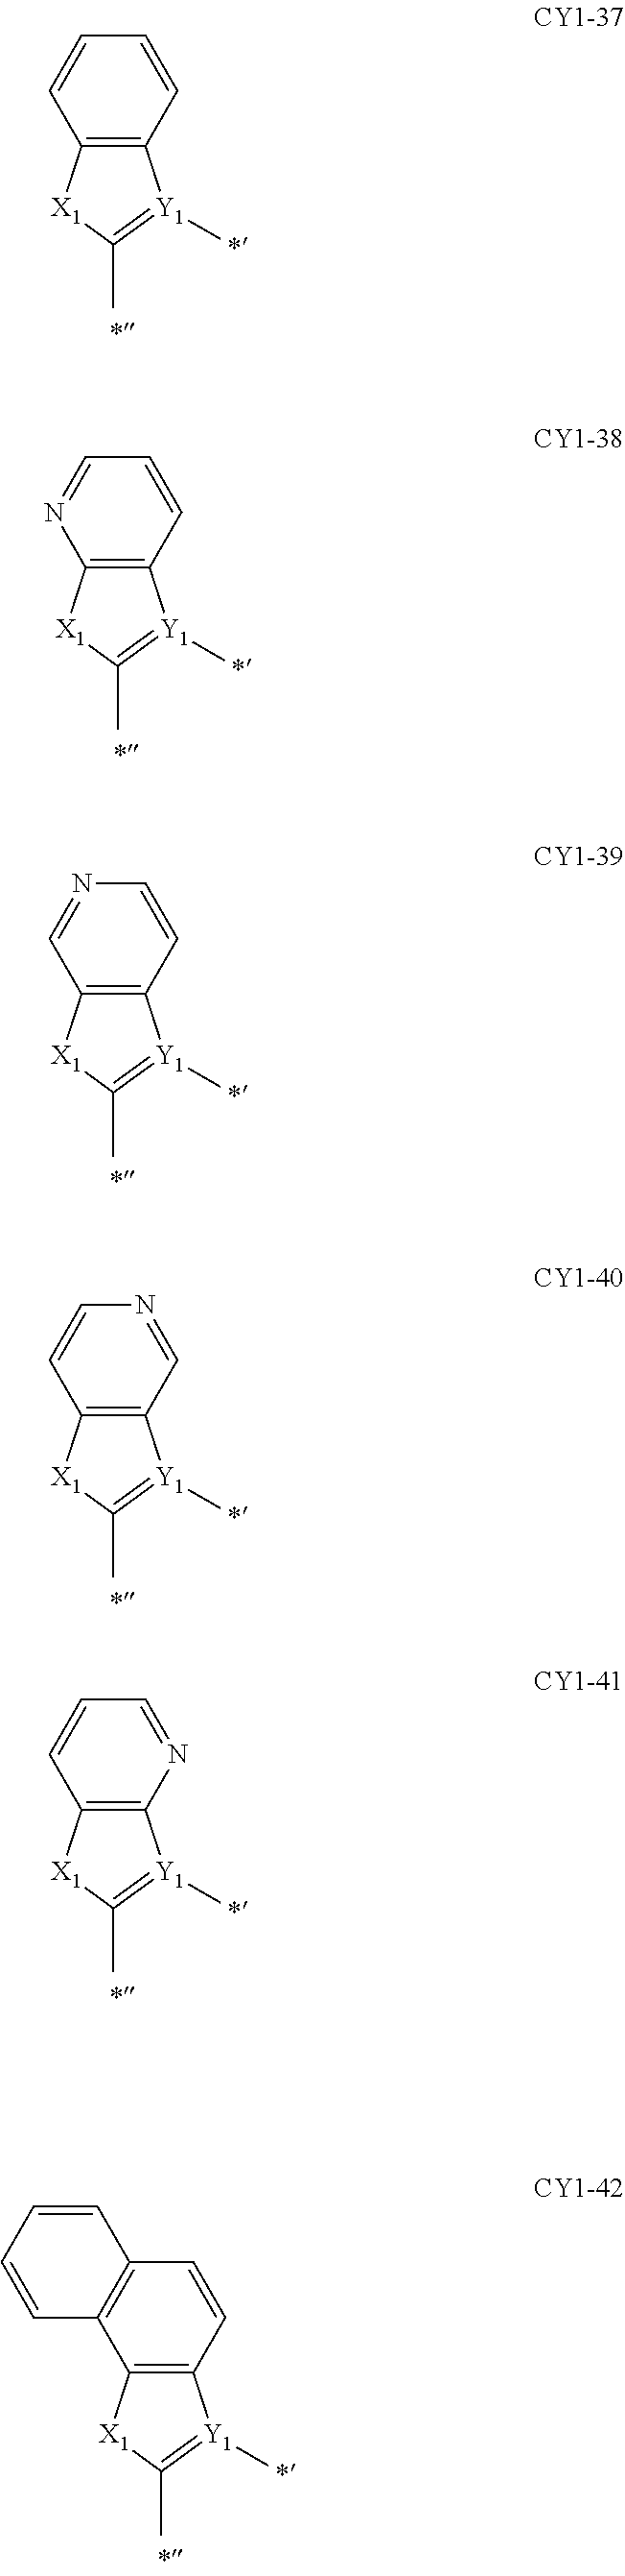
C12=C(C=CC=C1)[Y1](C)=C(C)[X1]2.C12=C(C=CC=N1)[Y1](C)=C(C)[X1]2.C12=C(C=CN=C1)[Y1](C)=C(C)[X1]2.C12=C(C=NC=C1)[Y1](C)=C(C)[X1]2.C12=C(N=CC=C1)[Y1](C)=C(C)[X1]2.C12=C(C=CC3=C1C=CC=C3)[Y1](C)=C(C)[X1]2
